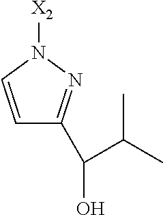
C1=CN([X2])N=C1C(C(C)C)O
